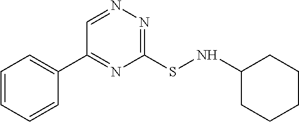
C1(SNC2CCCCC2)=NN=CC(C2=CC=CC=C2)=N1
